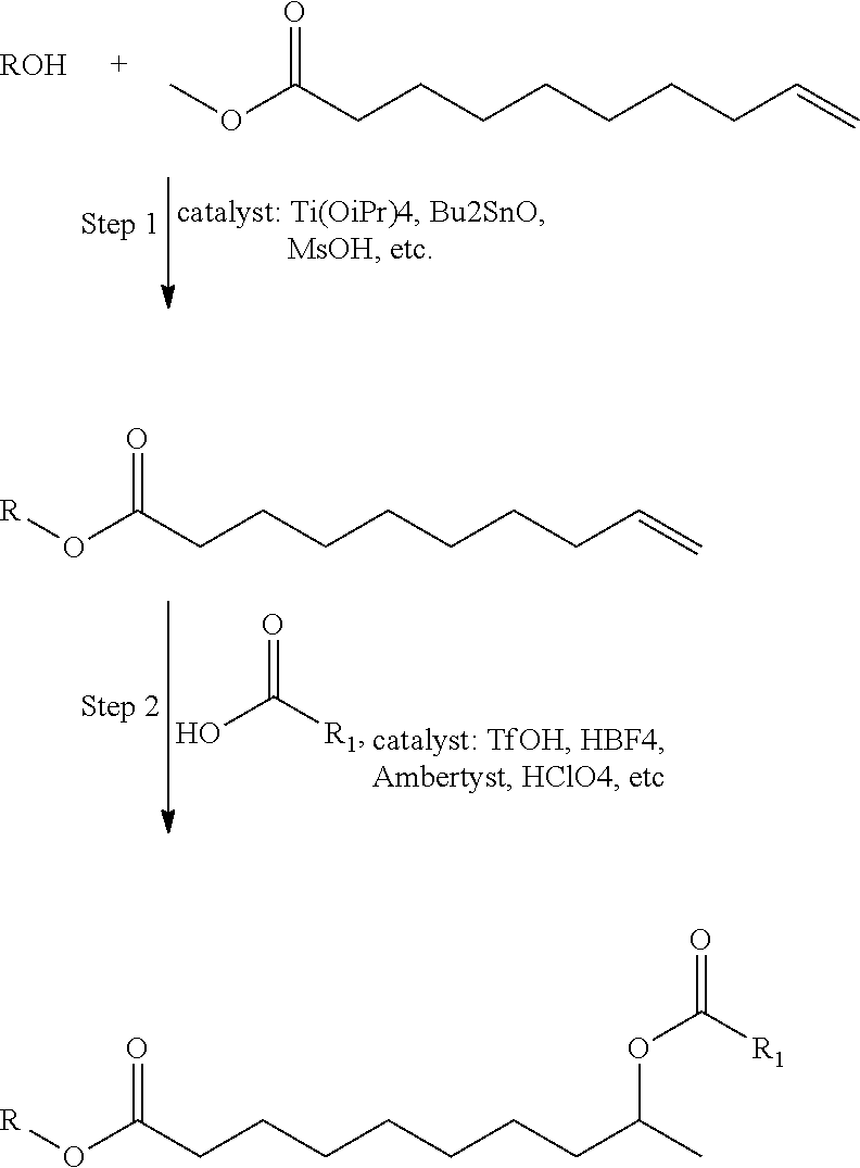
COC(CCCCCCCC=C)=O.[ROH].O=C([R1])O.[R]OC(CCCCCCCC=C)=O.[R]OC(CCCCCCCC(C)OC(=O)[R1])=O
